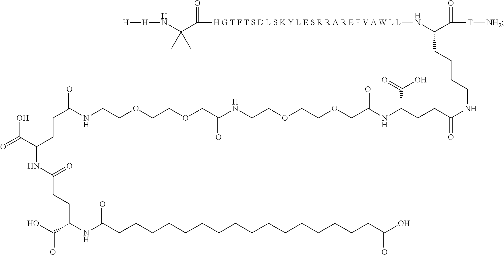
C(C(NCCOCCOCC(NCCOCCOCC(NC(CCC(NCCCCC(N[H G T F T S D L S K Y L E S R R A R E F V A W L L]C(=O)C(N[H][H])(C)C)C(=O)[T][NH2])=O)C(=O)O)=O)=O)=O)CC(NC(CCC(NC(CCCCCCCCCCCCCCCCC(O)=O)=O)C(O)=O)=O)C(=O)O
